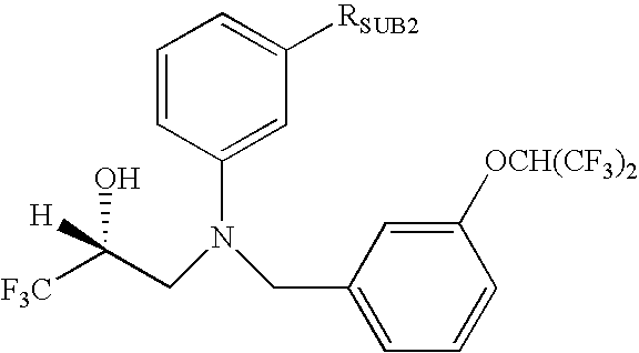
[F3C]C(CN(CC1=CC=CC([OCH(CF3)2])=C1)C1=CC([RSUB2])=CC=C1)([H])O
